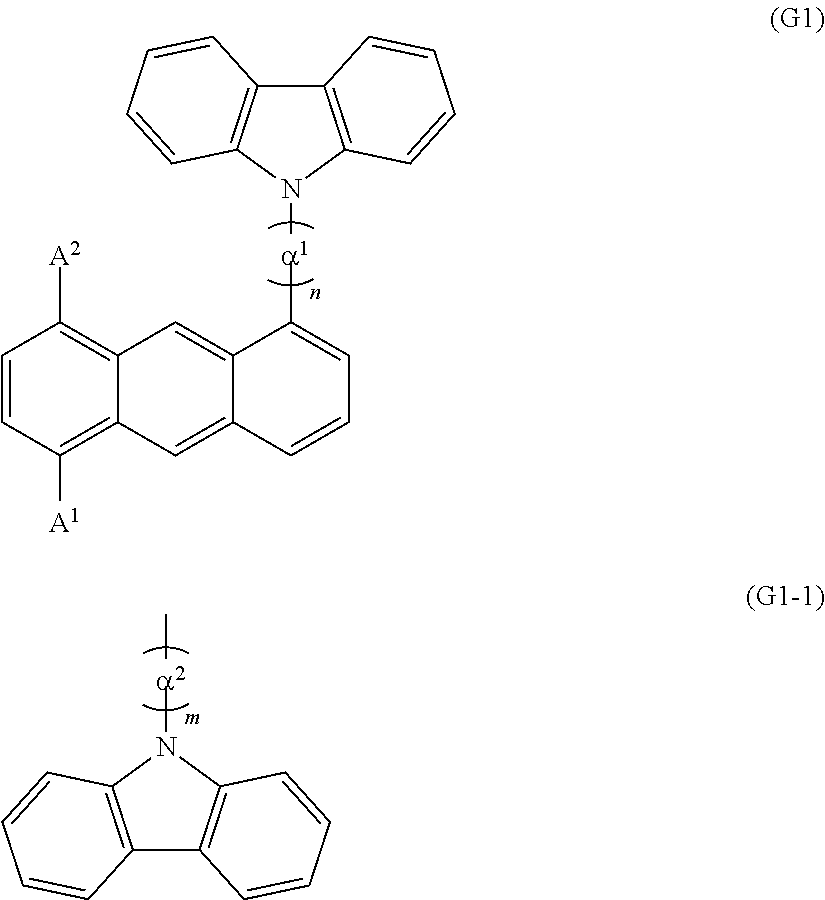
C12=C(N([a1]C3=CC=CC4=CC5=C([A1])C=CC([A2])=C5C=C34)C3=C1C=CC=C3)C=CC=C2.C[a2]N1C2=C(C3=C1C=CC=C3)C=CC=C2
